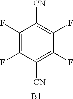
C1(F)=C(F)C([CN])=C(F)C(F)=C1[CN].[B1]
